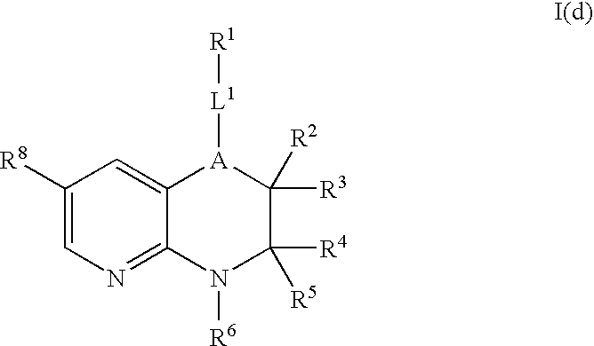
C1([R8])=CN=C2C(=C1)[A]([L1][R1])C([R3])([R2])C([R4])([R5])N2[R6]
